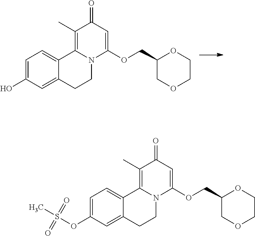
C1(O)=CC=C2C(=C1)CCN1C2=C(C)C(=O)C=C1OCC1OCCOC1.C1(OS(C)(=O)=O)=CC=C2C(=C1)CCN1C2=C(C)C(=O)C=C1OCC1OCCOC1
